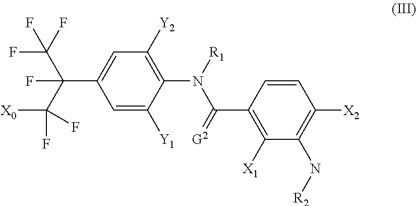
C1=C([Y1])C(N(C(=[G2])C2=C([X1])C(N[R2])=C([X2])C=C2)[R1])=C([Y2])C=C1C(C(F)(F)F)(C([X0])(F)F)F
